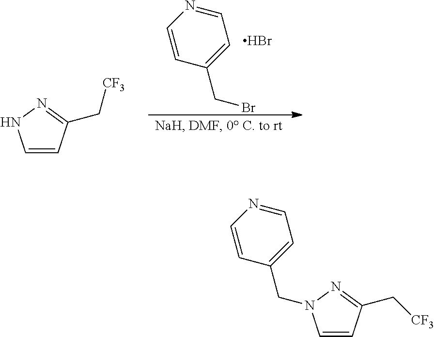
C1=CC(CBr)=CC=N1.Br.C1=CC(C[CF3])=NN1.C1=CC(C[CF3])=NN1CC1=CC=NC=C1
